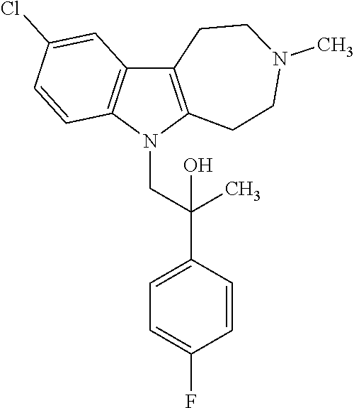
C12=C(N(CC(C3=CC=C(F)C=C3)(C)O)C3=C1C=C(Cl)C=C3)CCN(C)CC2
